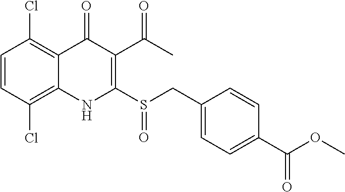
C1=CC(Cl)=C2C(=C1Cl)C(=O)C(C(=O)C)=C(S(CC1=CC=C(C(=O)OC)C=C1)=O)N2
